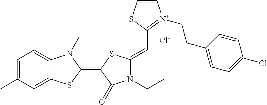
[Cl-].C1=C(C)C=C2C(=C1)N(C)C(=C1C(=O)N(CC)C(=CC3=[N+](CCC4=CC=C(Cl)C=C4)C=CS3)S1)S2
